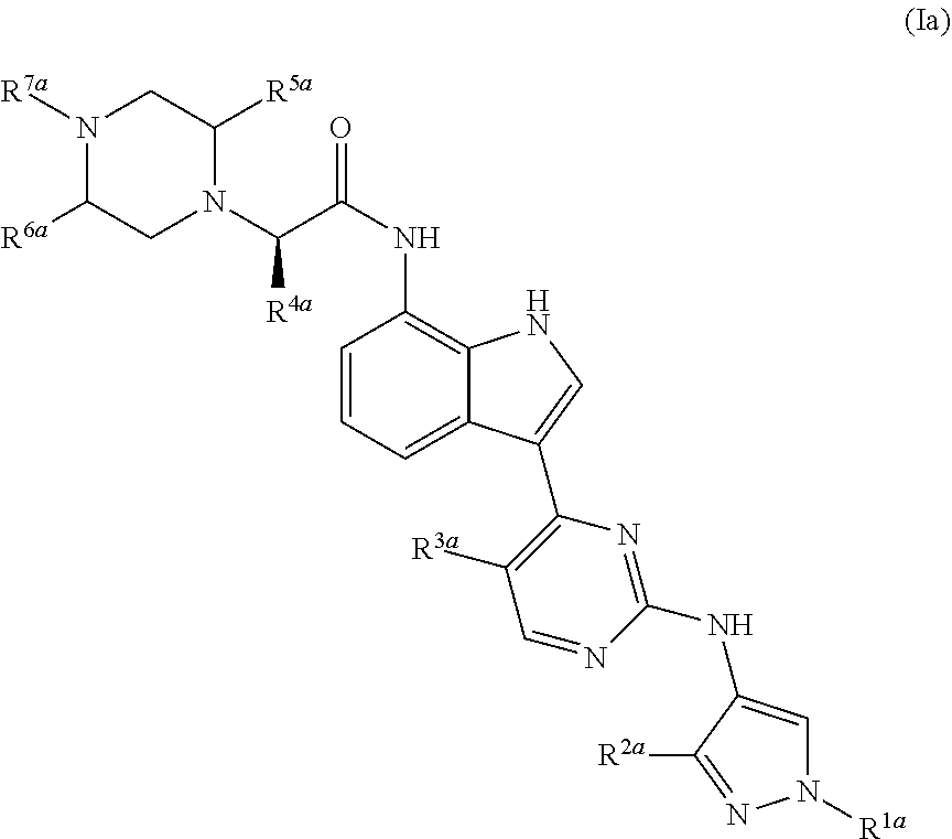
N1([R7a])C([R6a])CN(C(C(NC2=C3C(=CC=C2)C(C2=C([R3a])C=NC(NC4=CN([R1a])N=C4[R2a])=N2)=CN3)=O)[R4a])C([R5a])C1
